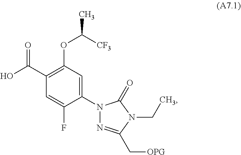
C1(C(O)=O)=C(OC(C)[CF3])C=C(N2N=C(C[OPG])N(CC)C2=O)C(F)=C1
